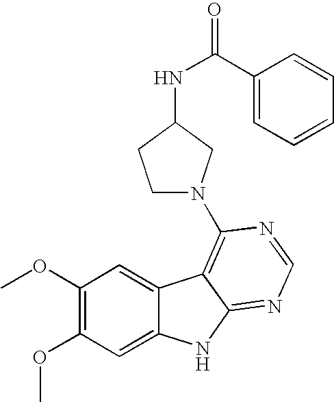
C1(OC)=C(OC)C=C2C(=C1)C1=C(N3CCC(NC(=O)C4=CC=CC=C4)C3)N=CN=C1N2
